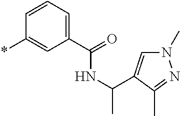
*C1=CC(C(=O)NC(C2=CN(C)N=C2C)C)=CC=C1
